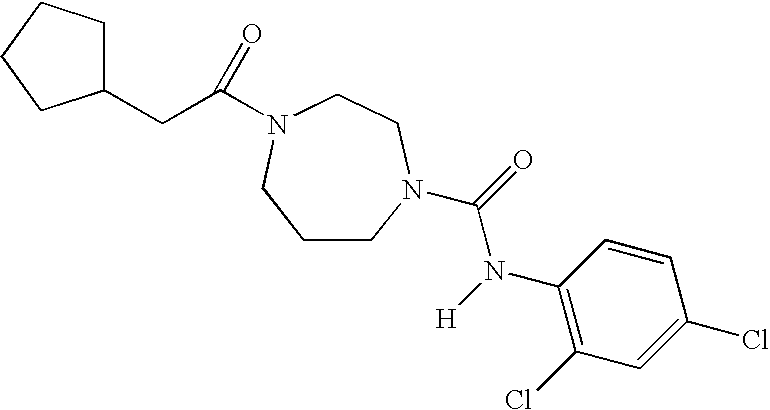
C1CN(C(=O)N([H])C2=C(Cl)C=C(Cl)C=C2)CCN(C(CC2CCCC2)=O)C1
